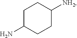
C1C(N)CCC([NH2])C1
